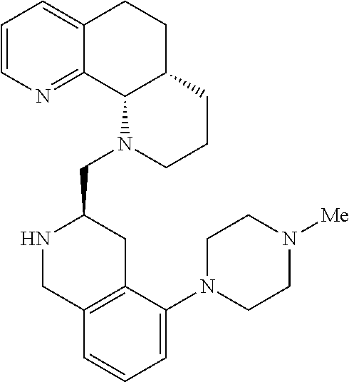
C1=CN=C2C(=C1)CCC1C2N(CC2NCC3=C(C2)C(N2CCN([Me])CC2)=CC=C3)CCC1
